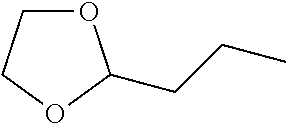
O1CCOC1CCC
